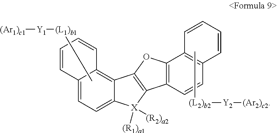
[(L1)b1]([Y1][(Ar1)c1])C.[(L2)b2]([Y2][(Ar2)c2])C.C1=C2C(=C3C(=C1)C=CC=C3)C1=C(C3=C(O1)C1=C(C=C3)C=CC=C1)[X]2([(R1)a1])[(R2)a2]
